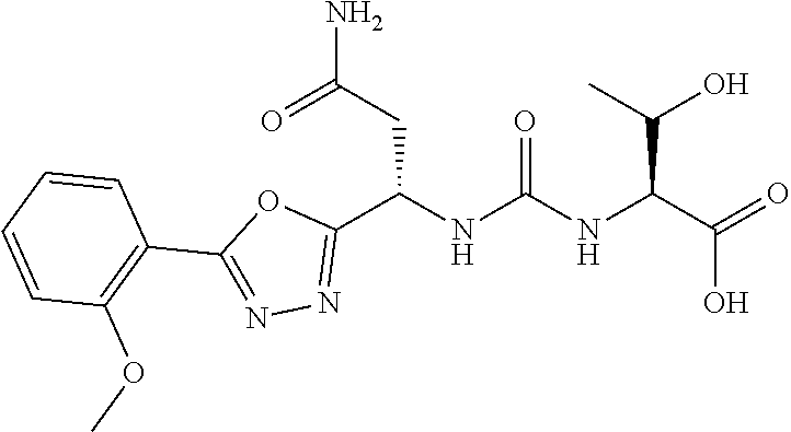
C1(C2=NN=C(C(NC(NC(C(=O)O)C(O)C)=O)CC(N)=O)O2)=C(OC)C=CC=C1
